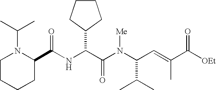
N(C(C(N(C(C(C)C)C=C(C)C([OEt])=O)[Me])=O)C1CCCC1)C(C1N(C(C)C)CCCC1)=O
